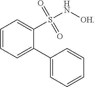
C1=CC=C(C2=CC=CC=C2)C(S(N[OH])(=O)=O)=C1
